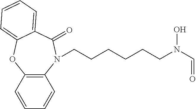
C(CCCCCN(C=O)O)N1C2=C(C=CC=C2)OC2=CC=CC=C2C1=O
